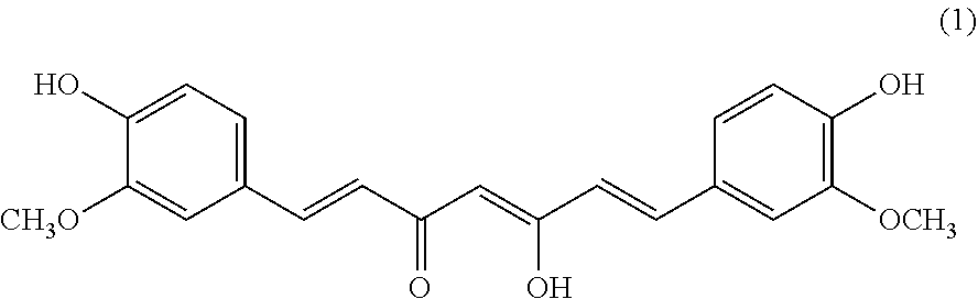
C1(O)=C([OCH3])C=C(C=CC(=CC(=O)C=CC2=CC=C(O)C([CH3O])=C2)O)C=C1
